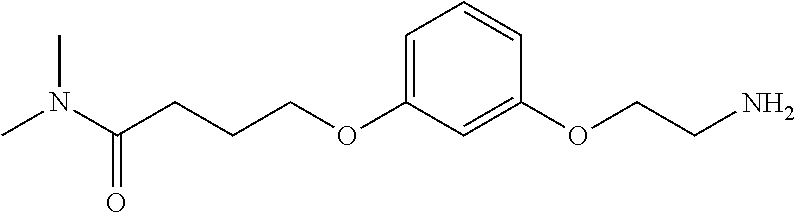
C1=C(OCCCC(N(C)C)=O)C=C(OCCN)C=C1
